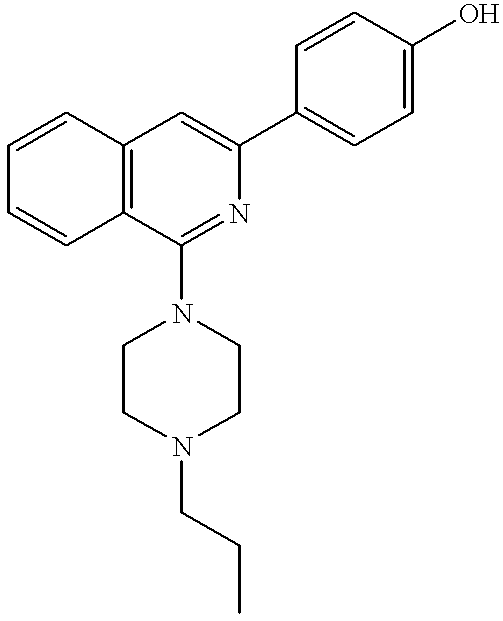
C1=CC=CC2=C1C=C(C1=CC=C(O)C=C1)N=C2N1CCN(CCC)CC1
